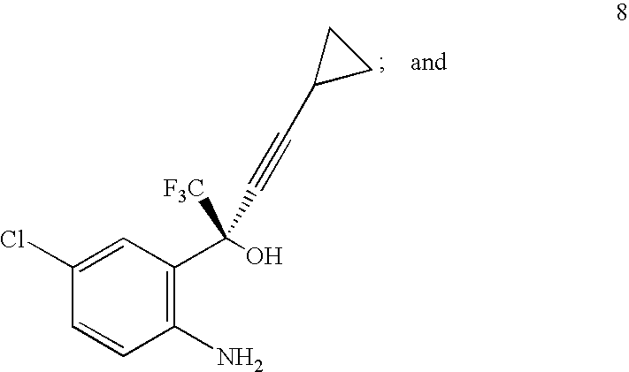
C1(Cl)=CC(C([F3C])(C#CC2CC2)O)=C(N)C=C1
